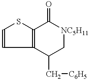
C1=CC2=C(S1)C(=O)[NC5H11]CC2C[C6H5]
